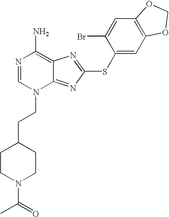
N1=CN(CCC2CCN(C(=O)C)CC2)C2=NC(SC3=CC4=C(C=C3Br)OCO4)=NC2=C1N
